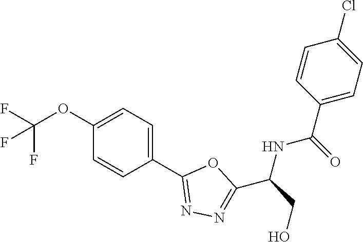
C1(OC(F)(F)F)=CC=C(C2=NN=C(C(CO)NC(C3=CC=C(Cl)C=C3)=O)O2)C=C1
